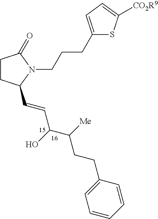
C1CC(C=CC(C(CCC2=CC=CC=C2)[Me])O)N(CCCC2=CC=C([CO2R9])S2)C1=O
